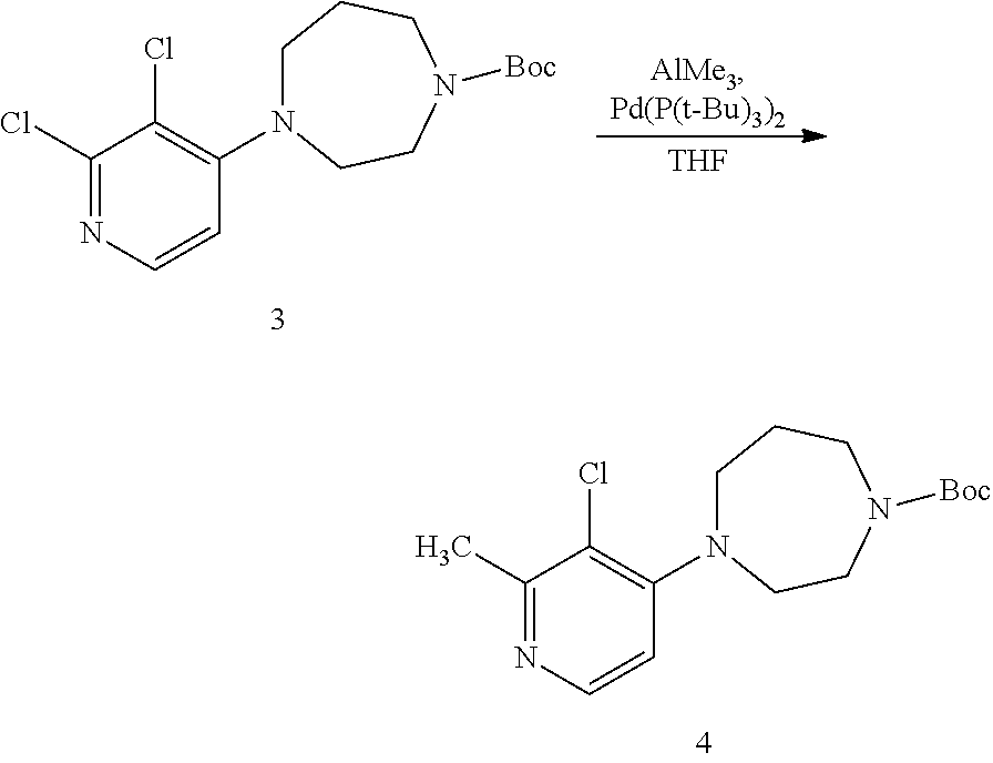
C1=CN=C(Cl)C(Cl)=C1N1CCCN([Boc])CC1.[THF].C1=CN=C(C)C(Cl)=C1N1CCCN([Boc])CC1
